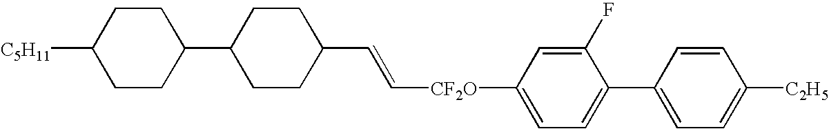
C([CF2O]C1=CC=C(C2=CC=C([C2H5])C=C2)C(F)=C1)=CC1CCC(C2CCC([C5H11])CC2)CC1
